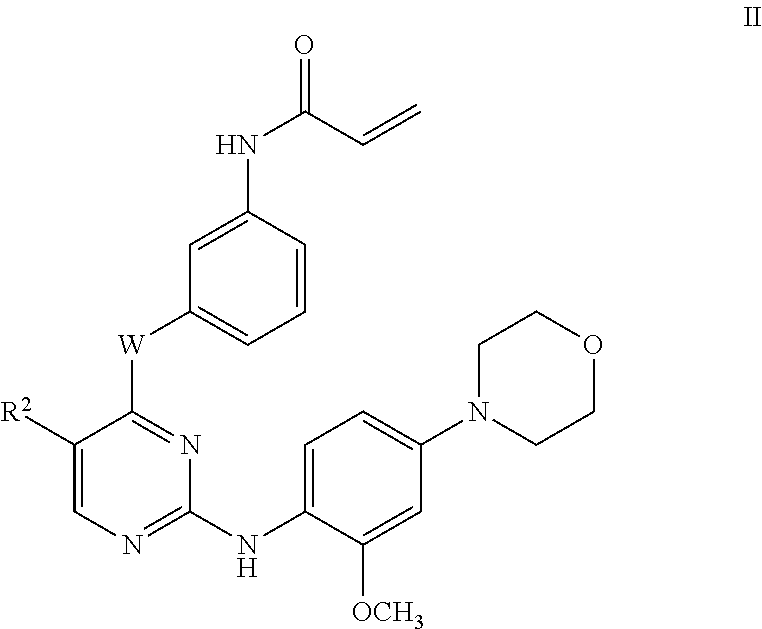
C1([R2])=CN=C(NC2=CC=C(N3CCOCC3)C=C2[OCH3])N=C1[W]C1=CC=CC(NC(C=C)=O)=C1
